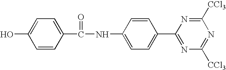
C1=CC(C(NC2=CC=C(C3=NC([CCl3])=NC([CCl3])=N3)C=C2)=O)=CC=C1O
